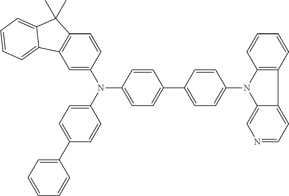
C1=C(N(C2=CC=C(C3=CC=C(N4C5=CN=CC=C5C5=C4C=CC=C5)C=C3)C=C2)C2=CC=C(C3=CC=CC=C3)C=C2)C=CC2=C1C1=CC=CC=C1C2(C)C
